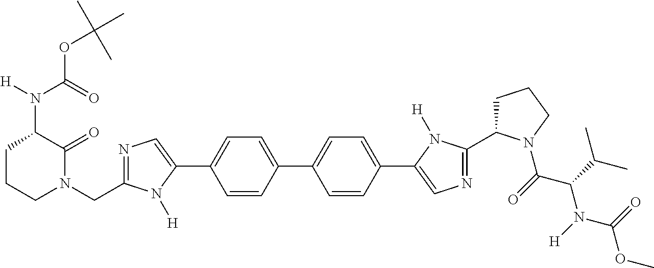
C1CCN(CC2=NC=C(C3=CC=C(C4=CC=C(C5=CN=C(C6CCCN6C(C(N(C(OC)=O)[H])C(C)C)=O)N5[H])C=C4)C=C3)N2[H])C(=O)C1N(C(OC(C)(C)C)=O)[H]
